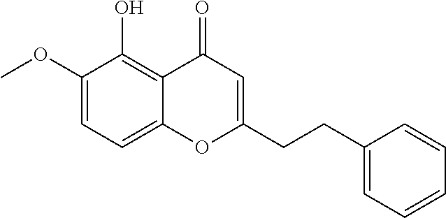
C1(OC)=CC=C2C(=C1O)C(=O)C=C(CCC1=CC=CC=C1)O2
